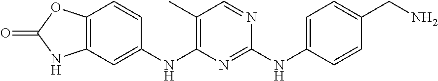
O=C1NC2=C(O1)C=CC(NC1=C(C)C=NC(NC3=CC=C(CN)C=C3)=N1)=C2
